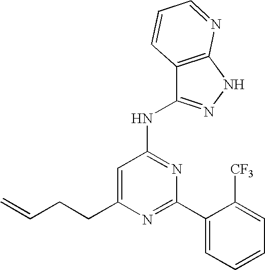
C(C1=CC(NC2=NNC3=C2C=CC=N3)=NC(C2=CC=CC=C2[CF3])=N1)CC=C
